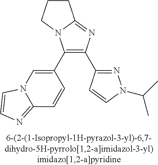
C1(C2=CN3C(=NC=C3)C=C2)=C(C2=NN(C(C)C)C=C2)N=C2N1CCC2
